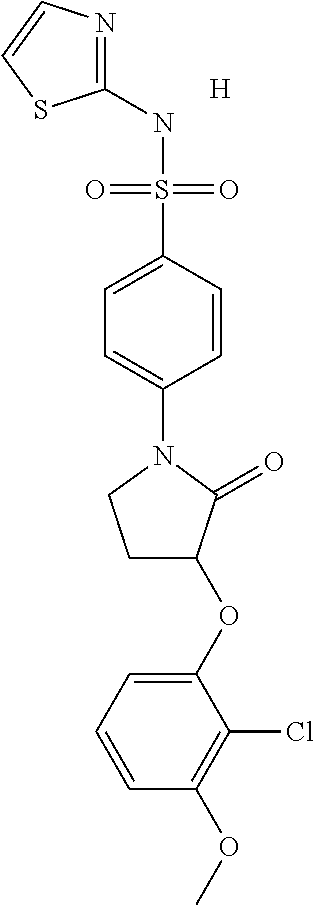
C1(NS(C2=CC=C(N3CCC(OC4=CC=CC(OC)=C4Cl)C3=O)C=C2)(=O)=O)=NC=CS1.[H]
